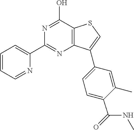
C1=CC=NC(C2=NC3=C(C(O)=N2)SC=C3C2=CC=C(C(NC)=O)C(C)=C2)=C1
